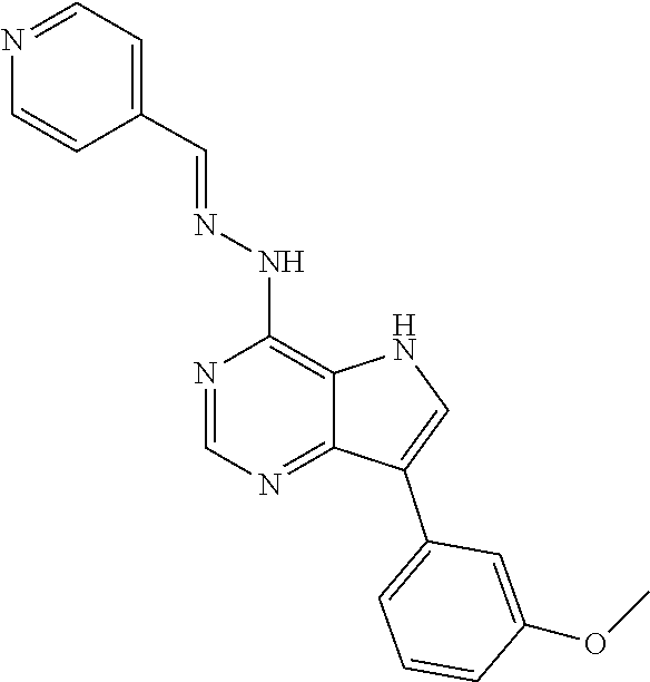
C1=NC(NN=CC2=CC=NC=C2)=C2C(=N1)C(C1=CC=CC(OC)=C1)=CN2
